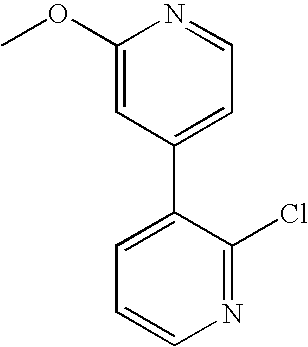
C1(OC)=CC(C2=CC=CN=C2Cl)=CC=N1
